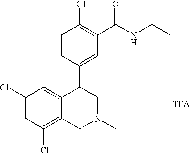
[TFA].C1(Cl)=CC(Cl)=C2C(=C1)C(C1=CC(C(NCC)=O)=C(O)C=C1)CN(C)C2
